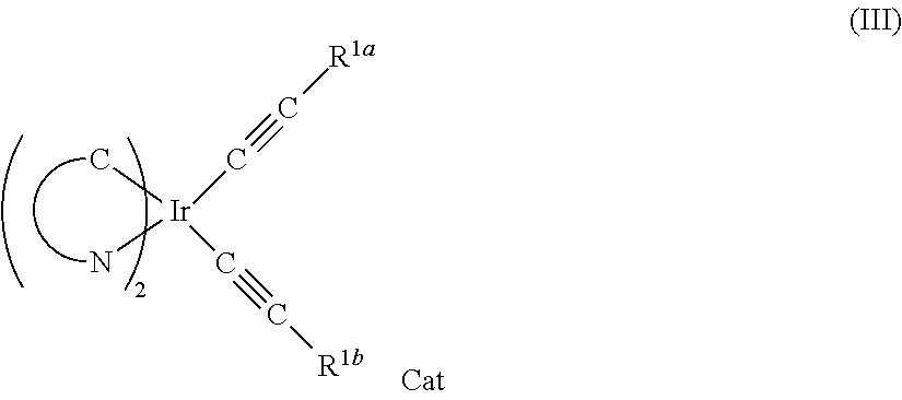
C[Ir](C#C[R1b])(C#C[R1a])N
